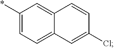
C1(*)=CC=C2C(=C1)C=CC(Cl)=C2
